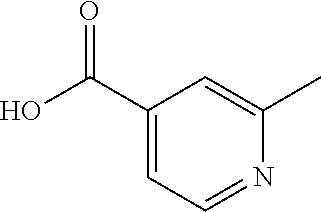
C1=C(C(O)=O)C=C(C)N=C1
